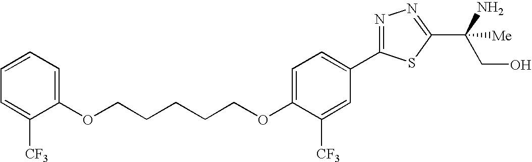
C(CCCCOC1=CC=C(C2=NN=C(C(CO)(N)[Me])S2)C=C1[CF3])OC1=CC=CC=C1[CF3]
